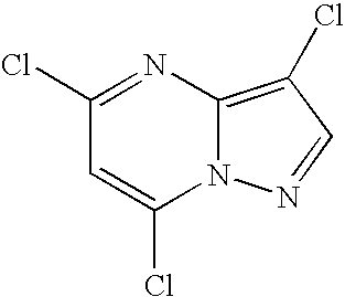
C1(Cl)=NC2=C(Cl)C=NN2C(Cl)=C1
